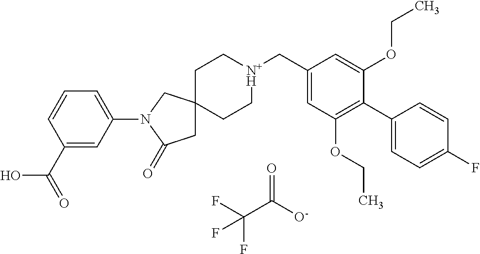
FC(C([O-])=O)(F)F.C1C[N+H](CC2=CC(OCC)=C(C3=CC=C(F)C=C3)C(OCC)=C2)CCC12CC(=O)N(C1=CC=CC(C(=O)O)=C1)C2
